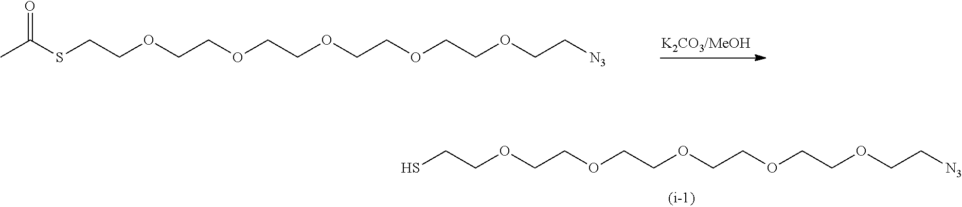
CC(SCCOCCOCCOCCOCCOCC[N3])=O.C(COCCOCCOCCOCCOCC[N3])S
